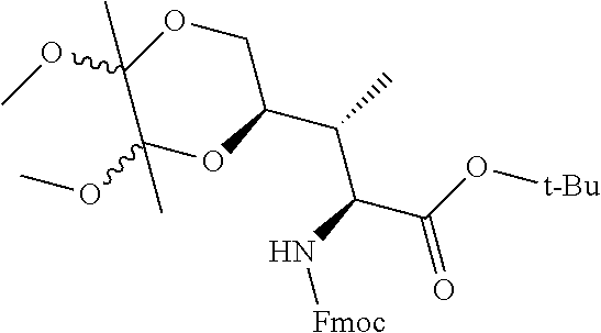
N(C(C(O[t-Bu])=O)C(C)C1COC(OC)(C)C(OC)(C)O1)[Fmoc]
